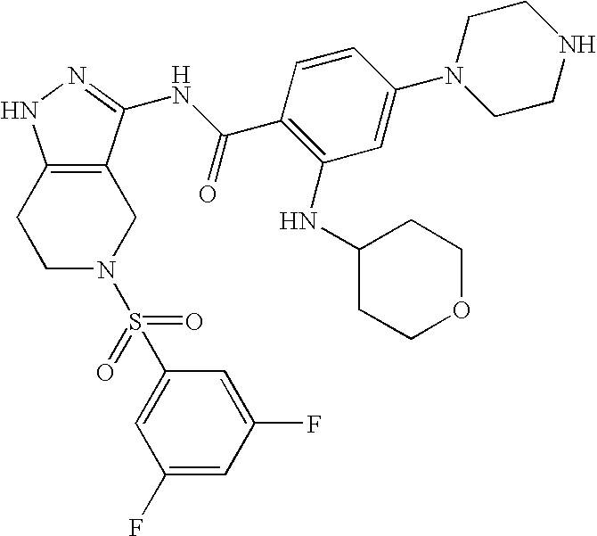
C1C2=C(CCN1S(C1=CC(F)=CC(F)=C1)(=O)=O)NN=C2NC(C1=C(NC2CCOCC2)C=C(N2CCNCC2)C=C1)=O
